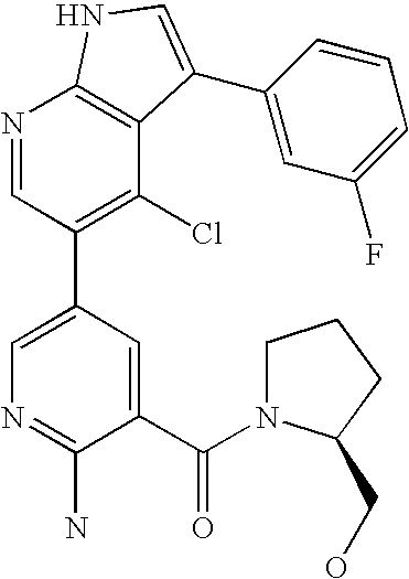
N1=CC(C2=CN=C(N)C(C(=O)N3CCCC3CO)=C2)=C(Cl)C2=C1NC=C2C1=CC(F)=CC=C1
